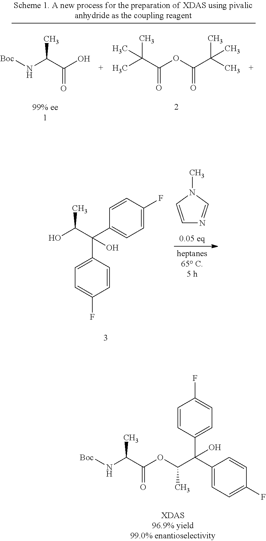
[Boc]NC(C(O)=O)C.C(C(OC(C(C)(C)C)=O)=O)(C)(C)C.C1=C(C(C(O)C)(C2=CC=C(F)C=C2)O)C=CC(F)=C1.C1=CN(C)C=N1.[Boc]NC(C(OC(C(C1=CC=C(F)C=C1)(C1=CC=C(F)C=C1)O)C)=O)C
